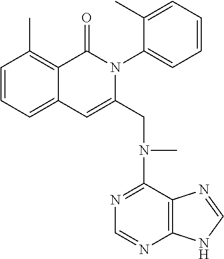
C1=CC=C2C(=C1C)C(=O)N(C1=CC=CC=C1C)C(CN(C1=NC=NC3=C1N=CN3)C)=C2
